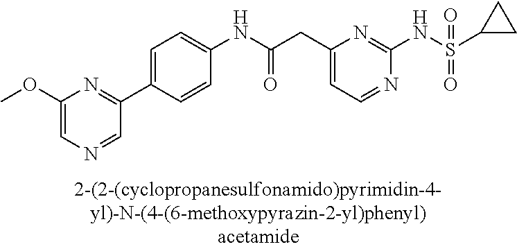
C1(NC(=O)CC2=CC=NC(NS(=O)(=O)C3CC3)=N2)=CC=C(C2=NC(OC)=CN=C2)C=C1
